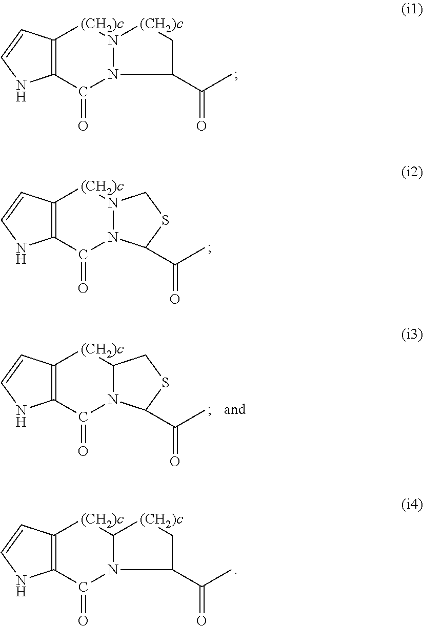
C12=C(C(=O)N3N([(CH2)c]1)[(CH2)c]CC3C(C)=O)NC=C2.C12=C(C(=O)N3N([(CH2)c]1)CSC3C(C)=O)NC=C2.C12=C(C(=O)N3C([(CH2)c]1)CSC3C(C)=O)NC=C2.C12=C(C(=O)N3C([(CH2)c]1)[(CH2)c]CC3C(C)=O)NC=C2
